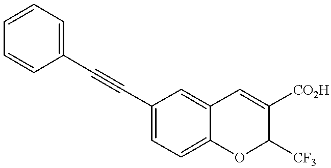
C12=CC=C(C#CC3=CC=CC=C3)C=C1C=C([CO2H])C([CF3])O2
